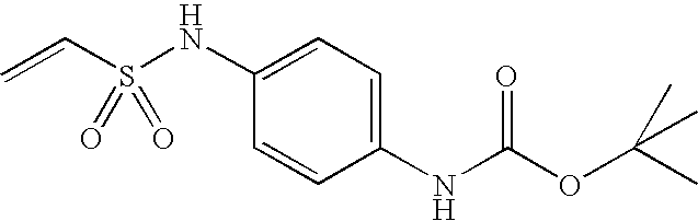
C1=C(NS(C=C)(=O)=O)C=CC(NC(=O)OC(C)(C)C)=C1
